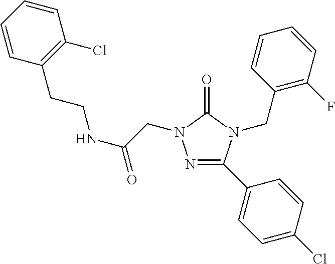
C1=CC=CC(Cl)=C1CCNC(=O)CN1N=C(C2=CC=C(Cl)C=C2)N(CC2=C(F)C=CC=C2)C1=O
